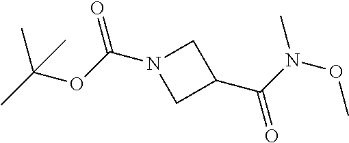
O(C(N1CC(C(N(OC)C)=O)C1)=O)C(C)(C)C
